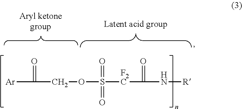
[Ar]C(COS(=O)(=O)[F2C]C(=O)N[R])=O
